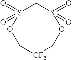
S1(=O)(=O)CS(=O)(=O)OC[CF2]CO1
